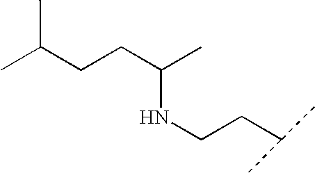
CC(CCC(C)NCCC(C)C)C
